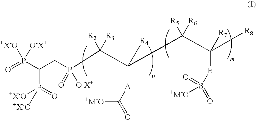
P(C(C(C(C([R8])([R7])[E]S(=O)(=O)[+M-O])([R5])[R6])([A]C(=O)[+M-O])[R4])([R2])[R3])(CC(P(=O)([O-X+])[+X-O])P(=O)([+X-O])[+X-O])(=O)[O-X+]
